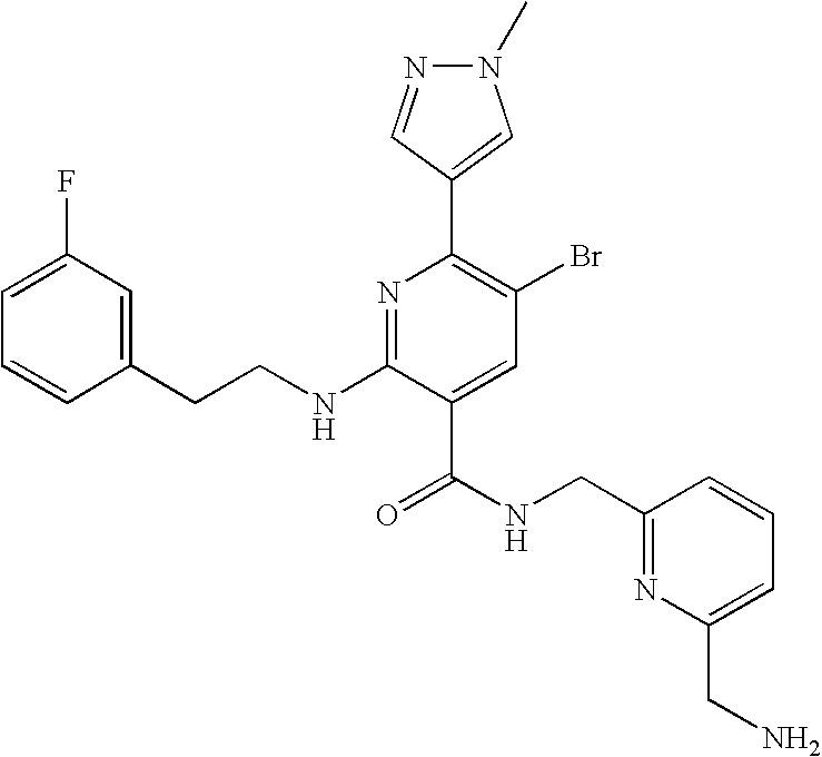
C1=CC(CCNC2=NC(C3=CN(C)N=C3)=C(Br)C=C2C(=O)NCC2=NC(CN)=CC=C2)=CC(F)=C1
